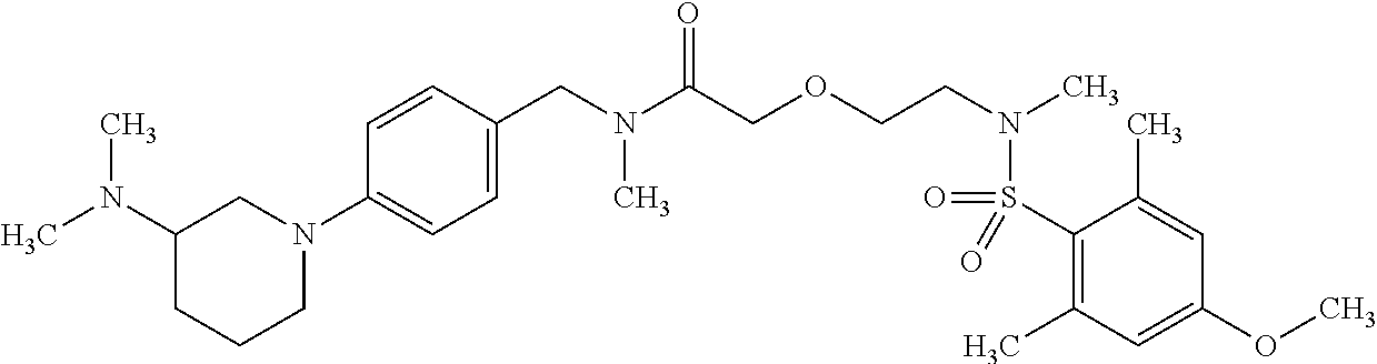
C1(S(=O)(N(CCOCC(N(CC2=CC=C(N3CC(N(C)C)CCC3)C=C2)C)=O)C)=O)=C(C)C=C(OC)C=C1C
